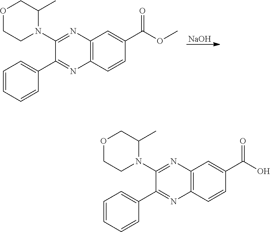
C1(N2C(C)COCC2)=NC2=C(N=C1C1=CC=CC=C1)C=CC(C(OC)=O)=C2.[NaOH].C1(N2C(C)COCC2)=NC2=C(N=C1C1=CC=CC=C1)C=CC(C(O)=O)=C2
